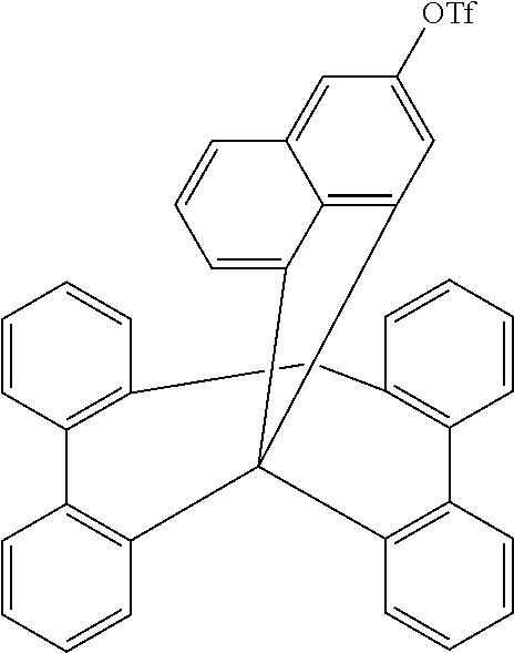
C12=C3C=C([OTf])C=C1C=CC=C2C31C2=C(C3=C(C=CC=C3)CC3=C(C=CC=C3)C3=C1C=CC=C3)C=CC=C2
